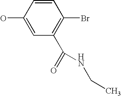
C1(O)=CC(C(=O)NCC)=C(Br)C=C1
